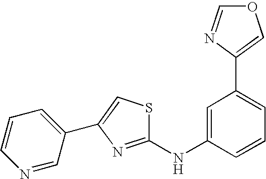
C1=C(NC2=NC(C3=CC=CN=C3)=CS2)C=CC=C1C1=COC=N1
